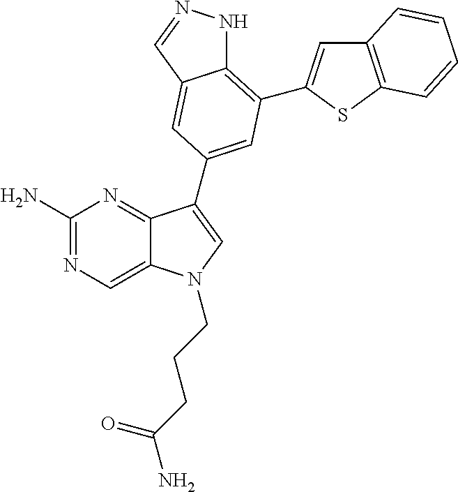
C1(N)=NC=C2C(=N1)C(C1=CC(C3=CC4=C(S3)C=CC=C4)=C3NN=CC3=C1)=CN2CCCC(N)=O
